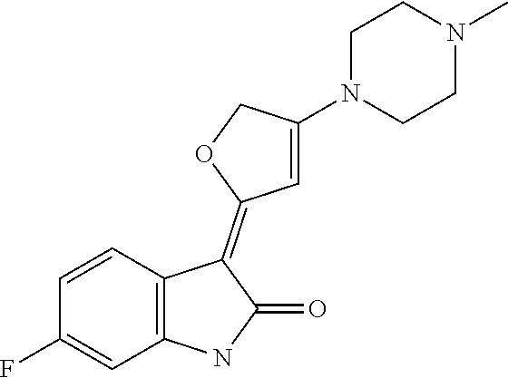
C1=CC2=C(C=C1F)NC(=O)C2=C1C=C(N2CCN(C)CC2)CO1
